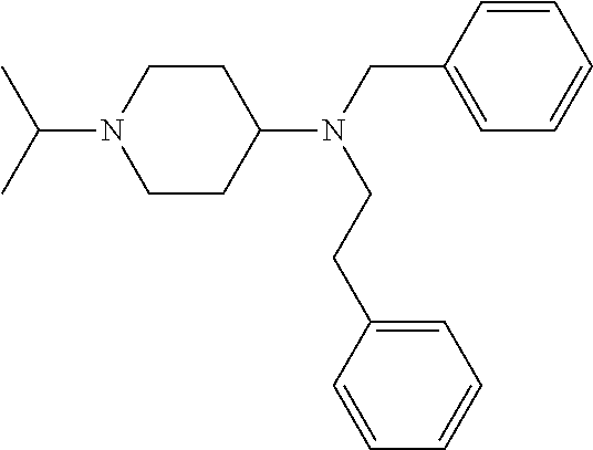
C1CC(N(CC2=CC=CC=C2)CCC2=CC=CC=C2)CCN1C(C)C
